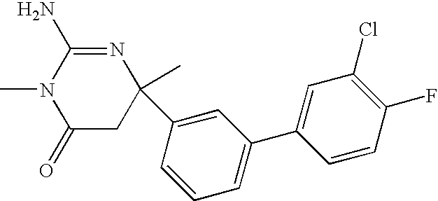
C1(=O)CC(C)(C2=CC(C3=CC(Cl)=C(F)C=C3)=CC=C2)N=C(N)N1C
